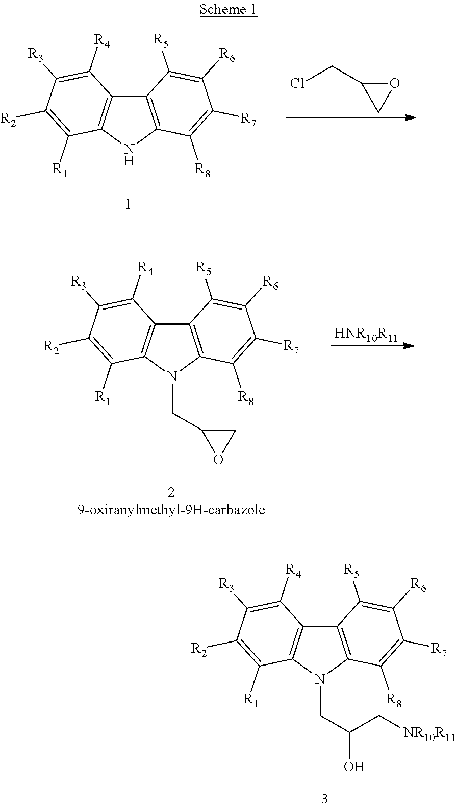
C12=C(NC3=C1C([R4])=C([R3])C([R2])=C3[R1])C([R8])=C([R7])C([R6])=C2[R5].O1C(CCl)C1.[HNR10R11].C12=C(N(CC3OC3)C3=C1C([R4])=C([R3])C([R2])=C3[R1])C([R8])=C([R7])C([R6])=C2[R5].C12=C(N(CC(C[NR10R11])O)C3=C1C([R4])=C([R3])C([R2])=C3[R1])C([R8])=C([R7])C([R6])=C2[R5]
